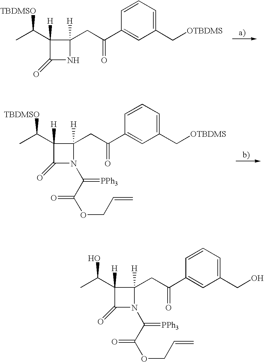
C1([H])(C([TBDMSO])C)C(=O)NC1([H])CC(C1=CC(C[OTBDMS])=CC=C1)=O.C1([H])(C([TBDMSO])C)C(=O)N(C(C(OCC=C)=O)=[PPh3])C1([H])CC(C1=CC(C[OTBDMS])=CC=C1)=O.C1([H])(C(O)C)C(=O)N(C(C(OCC=C)=O)=[PPh3])C1([H])CC(C1=CC(CO)=CC=C1)=O
